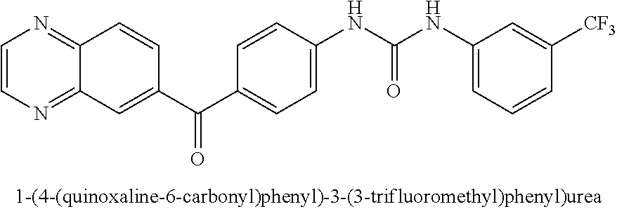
C1=CN=C2C(=N1)C=C(C(C1=CC=C(NC(NC3=CC=CC([CF3])=C3)=O)C=C1)=O)C=C2
